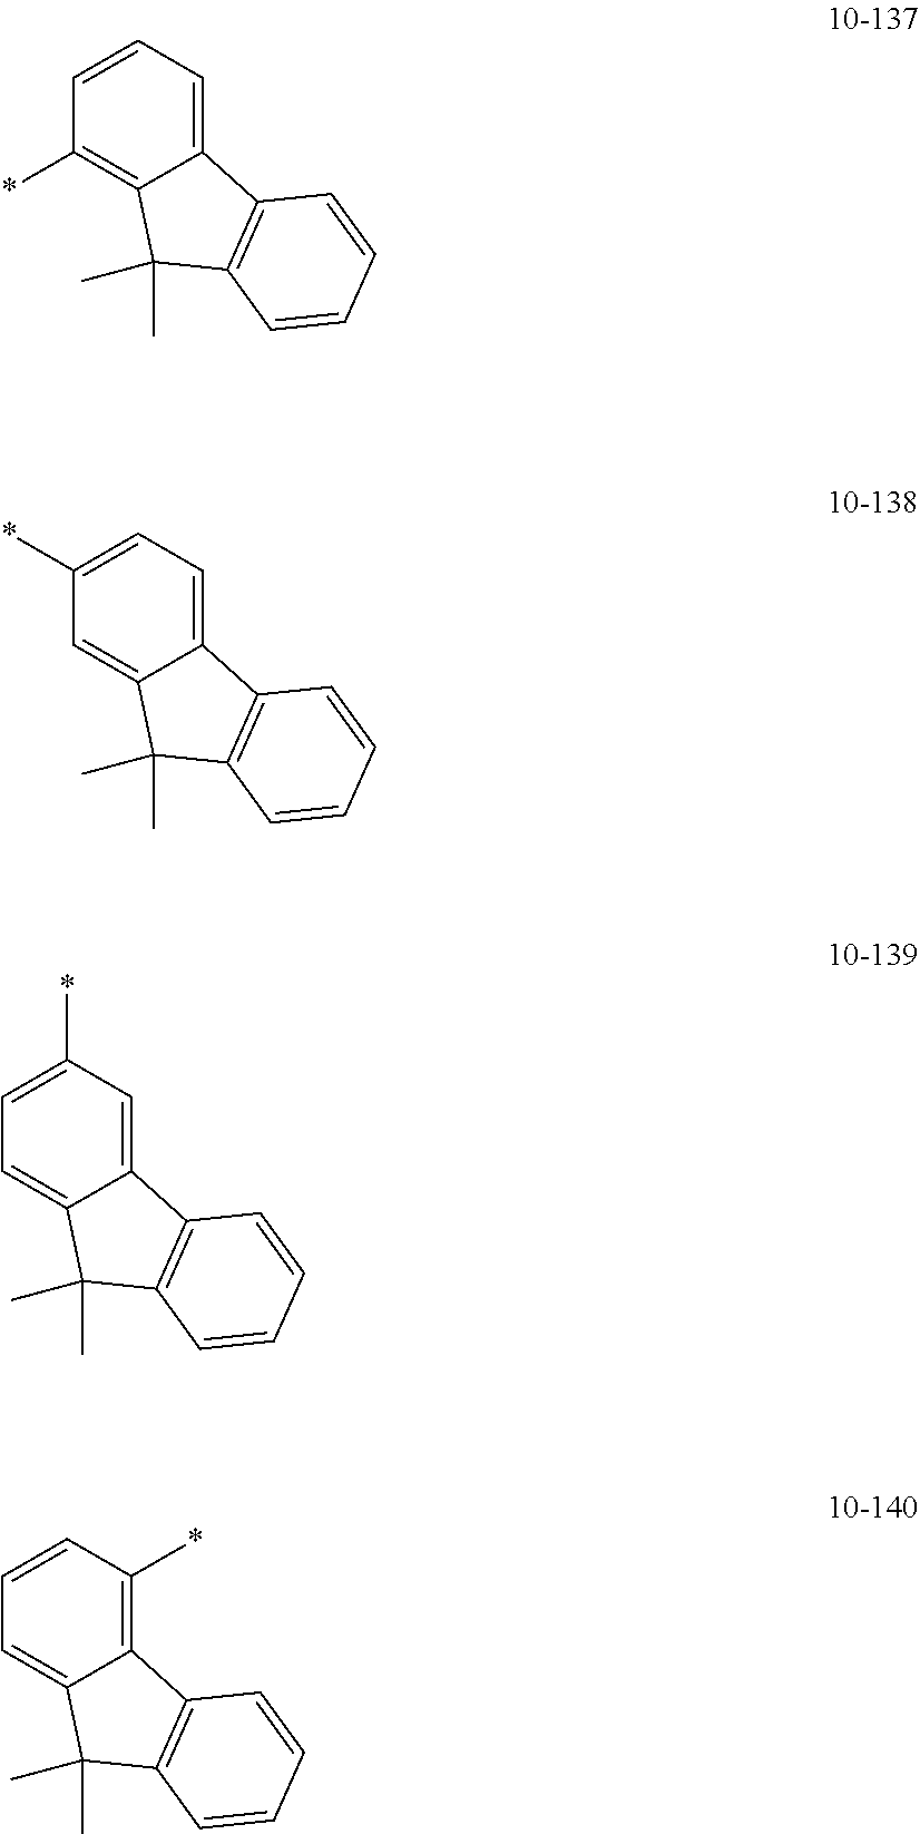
C1=CC=C2C(=C1*)C(C)(C)C1=C2C=CC=C1.C1(*)=CC=C2C(=C1)C(C)(C)C1=C2C=CC=C1.C1=C(*)C=C2C(=C1)C(C)(C)C1=C2C=CC=C1.C1=CC(*)=C2C(=C1)C(C)(C)C1=C2C=CC=C1
